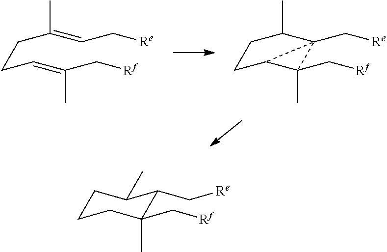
C(C=C(C)C[Rf])CC(=CC[Re])C.C1C2C(C[Re])(C(C)C1)C2(C)C[Rf].C1CCC(C[Rf])(C)C(C[Re])C1C
